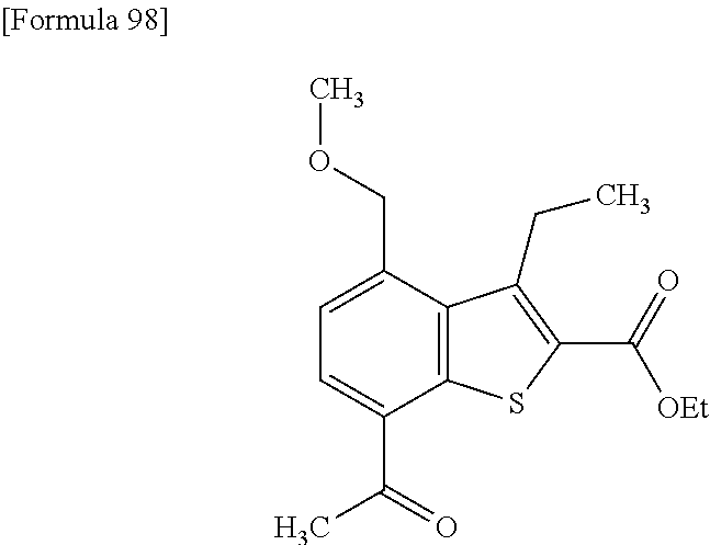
C1=C(C(=O)C)C2=C(C(COC)=C1)C(CC)=C(C(=O)[OEt])S2
